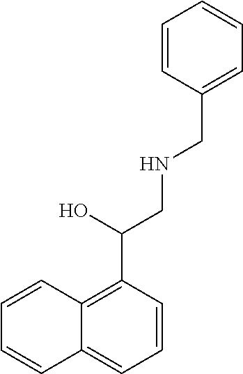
C1=CC2=CC=CC(C(CNCC3=CC=CC=C3)O)=C2C=C1
